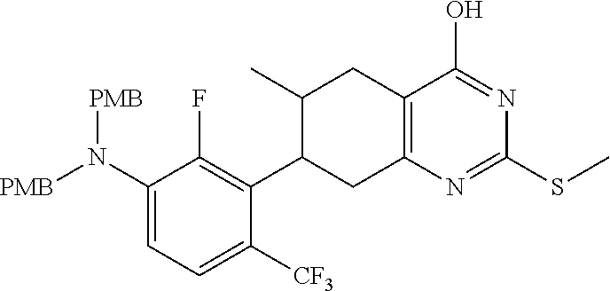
C1([CF3])=CC=C(N([PMB])[PMB])C(F)=C1C1CC2=C(CC1C)C(O)=NC(SC)=N2
